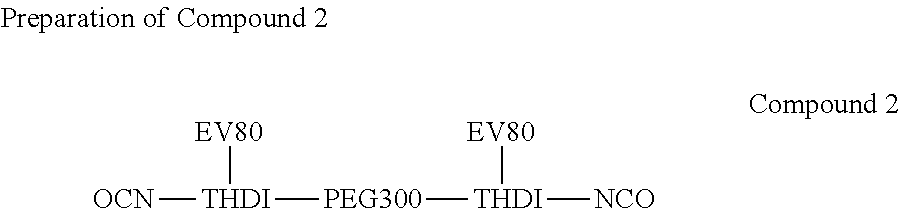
[OCN][THDI]([PEG300][THDI]([EV80])[NCO])[EV80]
